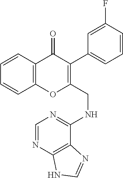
C1=CC2=C(C=C1)C(=O)C(C1=CC=CC(F)=C1)=C(CNC1=NC=NC3=C1N=CN3)O2
